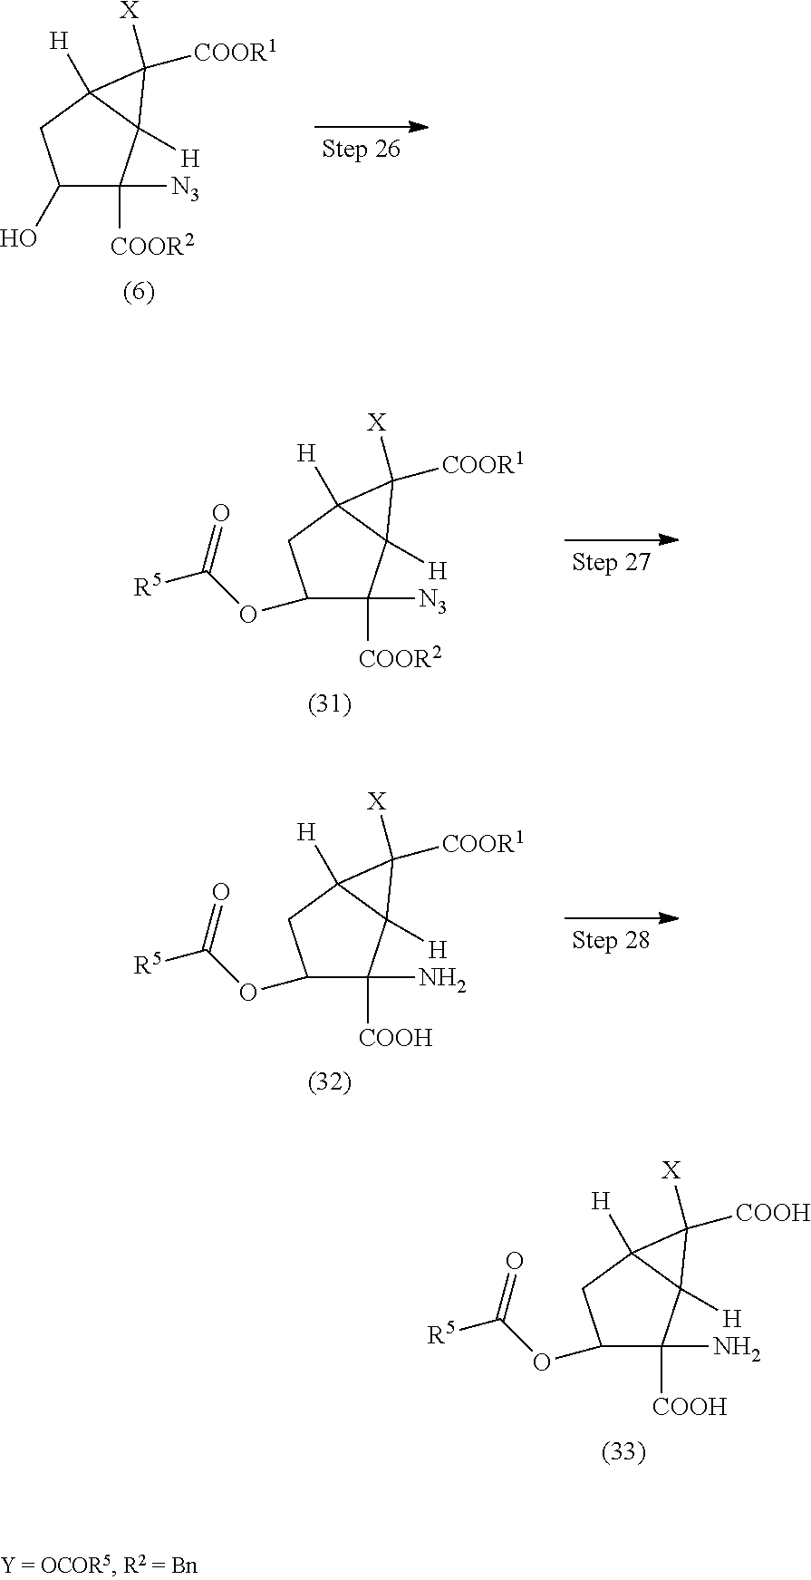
C1(OC([R5])=O)C(N)([COOH])C2([H])C([H])(C1)C2([X])[COOH].C1(O)C([N3])([COOR2])C2([H])C([H])(C1)C2([X])[COOR1].C1(OC([R5])=O)C([N3])([COOR2])C2([H])C([H])(C1)C2([X])[COOR1].C1(OC([R5])=O)C(N)([COOH])C2([H])C([H])(C1)C2([X])[COOR1]
